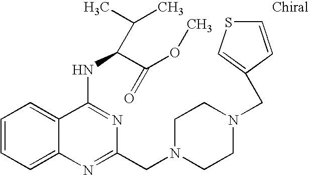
C1=CC=C2C(=C1)C(NC(C(OC)=O)C(C)C)=NC(CN1CCN(CC3=CSC=C3)CC1)=N2
